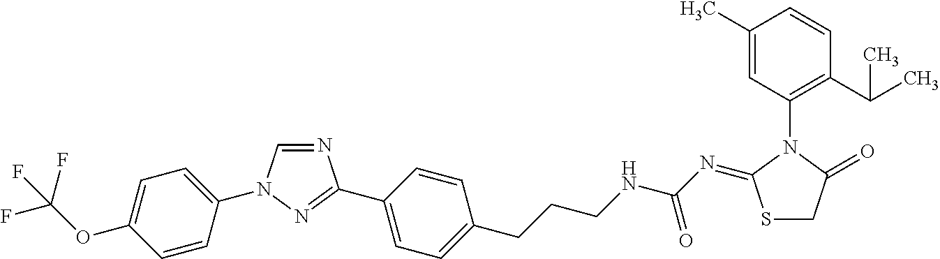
C1=CC(N2C=NC(C3=CC=C(CCCNC(N=C4SCC(=O)N4C4=C(C(C)C)C=CC(C)=C4)=O)C=C3)=N2)=CC=C1OC(F)(F)F
